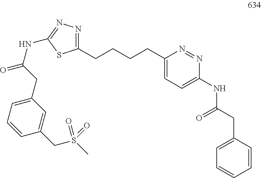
N1=C(CCCCC2=CC=C(NC(CC3=CC=CC=C3)=O)N=N2)SC(NC(=O)CC2=CC=CC(CS(C)(=O)=O)=C2)=N1
